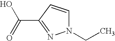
N1(CC)C=CC(C(=O)O)=N1
